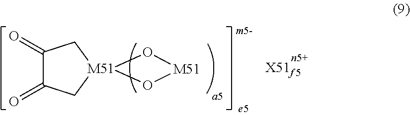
[M51]12(O[M51]O1)CC(=O)C(=O)C2
